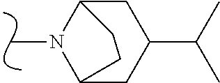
C1(C(C)C)CC2CCC(C1)N2C
